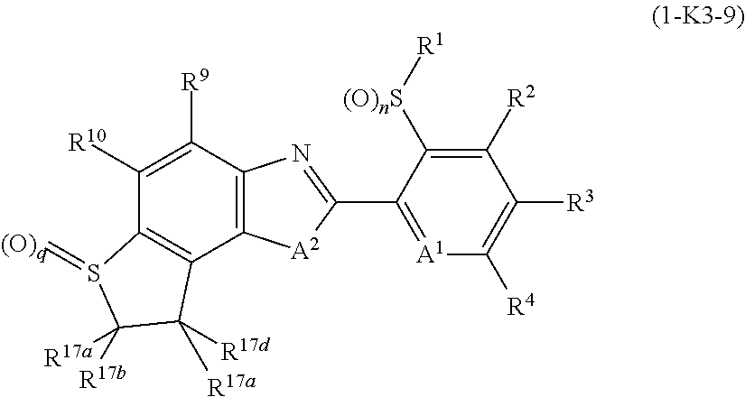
C1([R10])=C([R9])C2=C(C3=C1S(=[(O)q])C([R17a])([R17b])C3([R17d])[R17a])[A2]C(C1=[A1]C([R4])=C([R3])C([R2])=C1[(O)nS][R1])=N2
